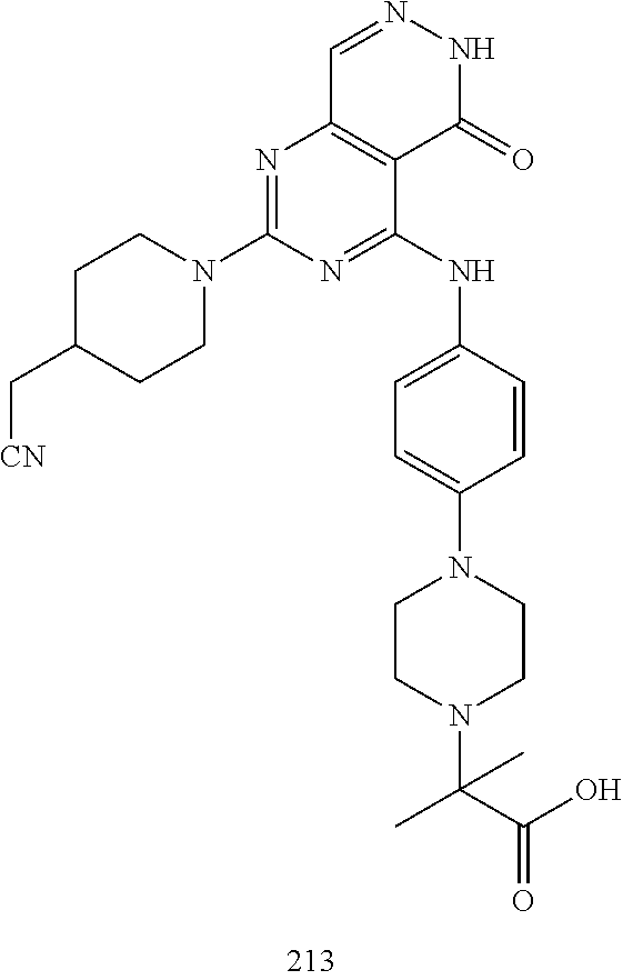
C1=NNC(=O)C2=C1N=C(N1CCC(C[CN])CC1)N=C2NC1=CC=C(N2CCN(C(C(=O)O)(C)C)CC2)C=C1
